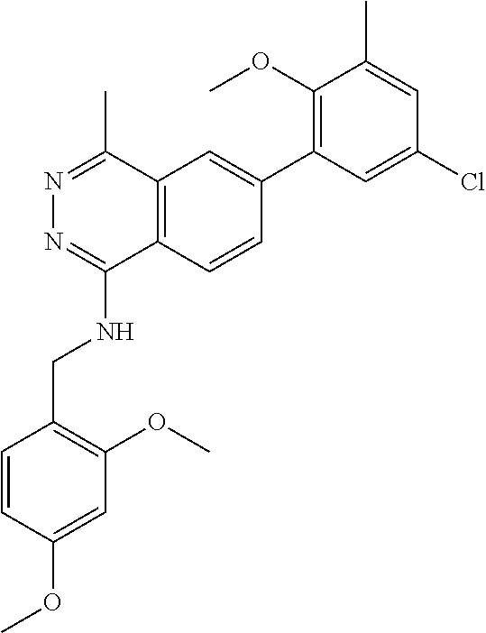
COC1=CC(OC)=C(CNC2=NN=C(C)C3=C2C=CC(C2=C(OC)C(C)=CC(Cl)=C2)=C3)C=C1
